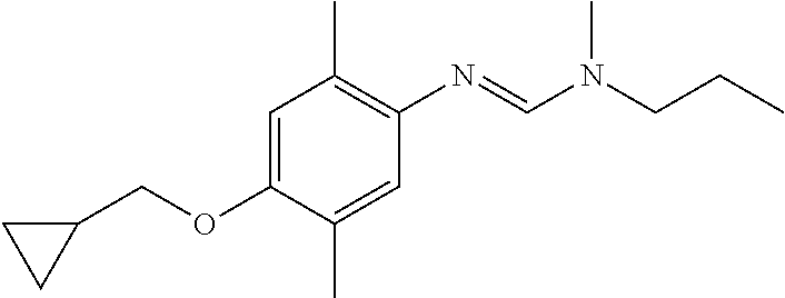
C1(COC2=CC(C)=C(N=CN(C)CCC)C=C2C)CC1
